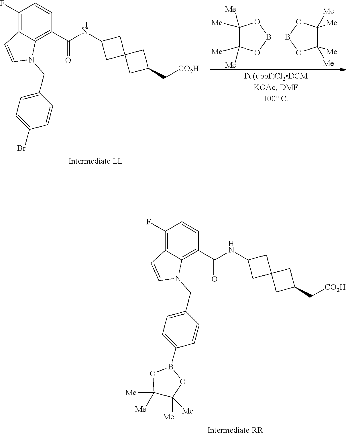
C1([Me])([Me])C([Me])([Me])OB(B2OC([Me])([Me])C([Me])([Me])O2)O1.C1(F)=C2C(=C(C(=O)NC3CC4(C3)CC(C[CO2H])C4)C=C1)N(CC1=CC=C(Br)C=C1)C=C2.C1(F)=C2C(=C(C(=O)NC3CC4(C3)CC(C[CO2H])C4)C=C1)N(CC1=CC=C(B3OC([Me])([Me])C([Me])([Me])O3)C=C1)C=C2
